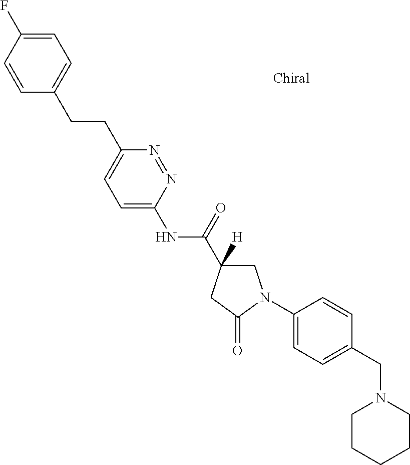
C1=C(F)C=CC(CCC2=CC=C(NC(=O)C3([H])CN(C4=CC=C(CN5CCCCC5)C=C4)C(=O)C3)N=N2)=C1
